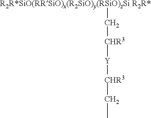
[CHR3]([Y][CHR3]CC)C[R2R*SiO(RRSiO)x(R2SiO)y(RSiO)zSi R2R*]
